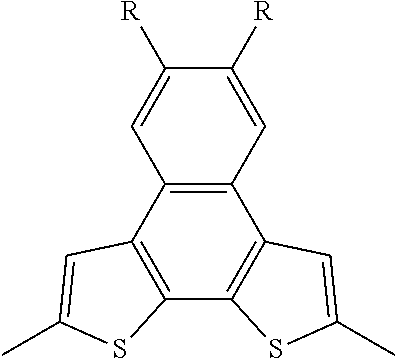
C12=C(C3=C(C4=C1C=C([R])C([R])=C4)C=C(C)S3)SC(C)=C2
